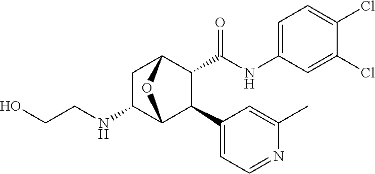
C1C(NCCO)C2C(C3=CC=NC(C)=C3)C(C(NC3=CC=C(Cl)C(Cl)=C3)=O)C1O2
